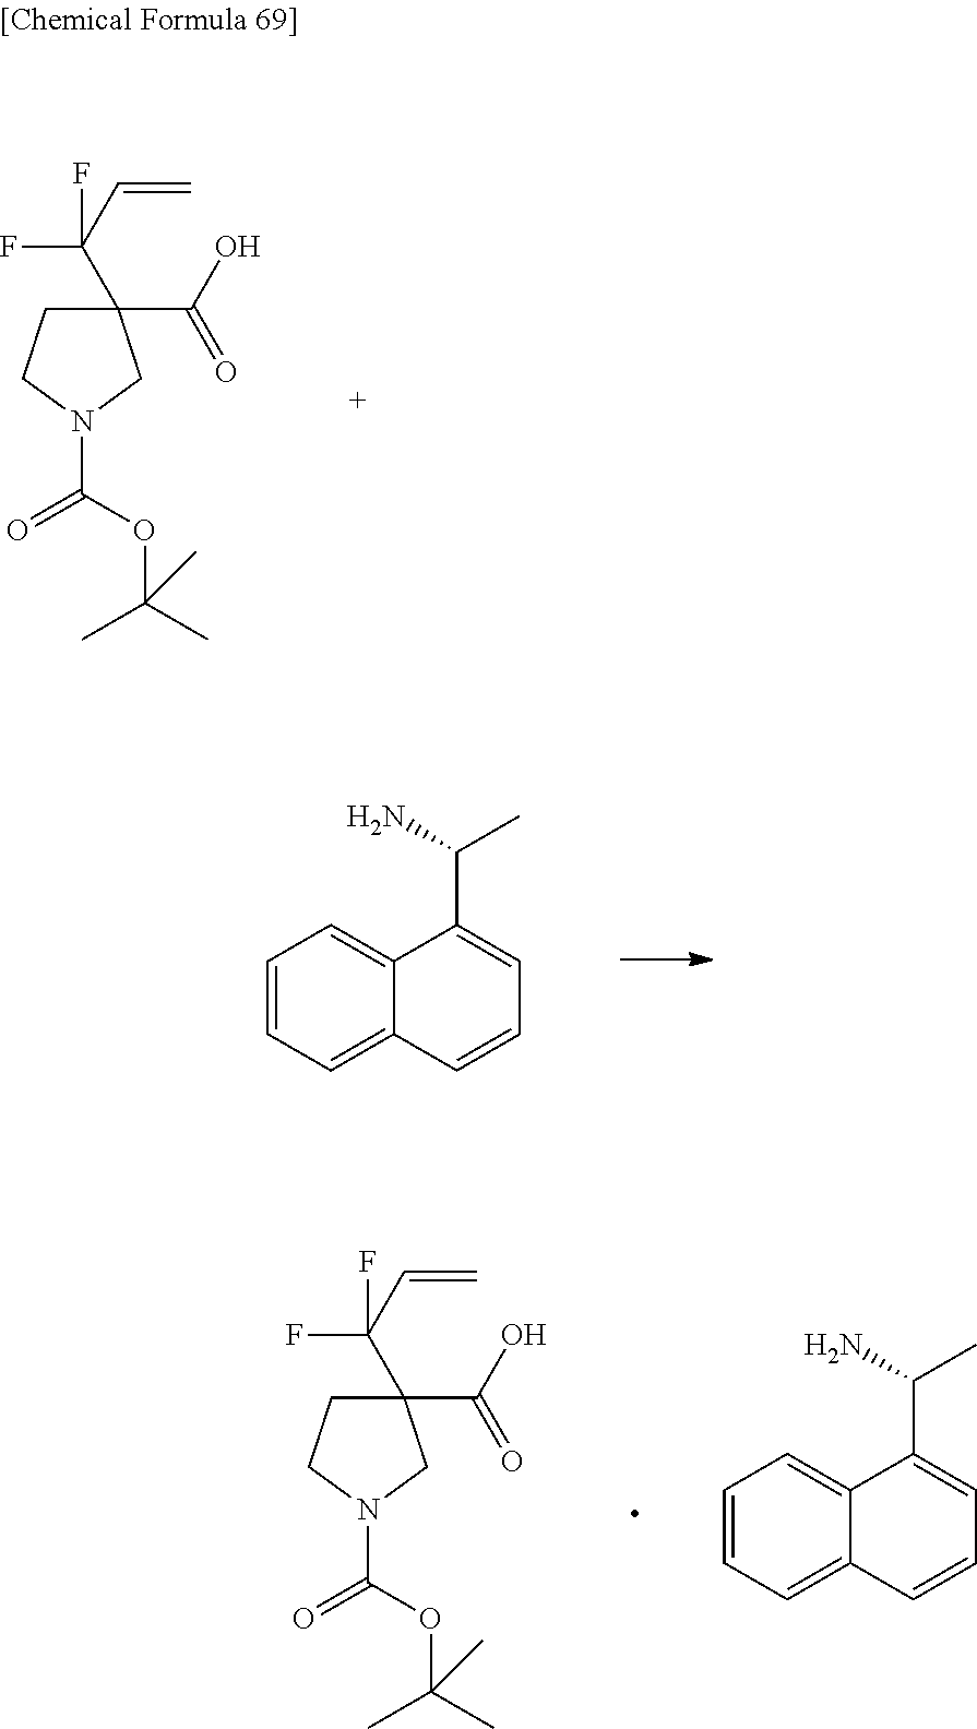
C1(C(O)=O)(C(C=C)(F)F)CCN(C(=O)OC(C)(C)C)C1.C1=CC=C2C(=C1)C(C(C)N)=CC=C2.C1(C(O)=O)(C(C=C)(F)F)CCN(C(=O)OC(C)(C)C)C1.C1=CC=C2C(=C1)C(C(C)N)=CC=C2
